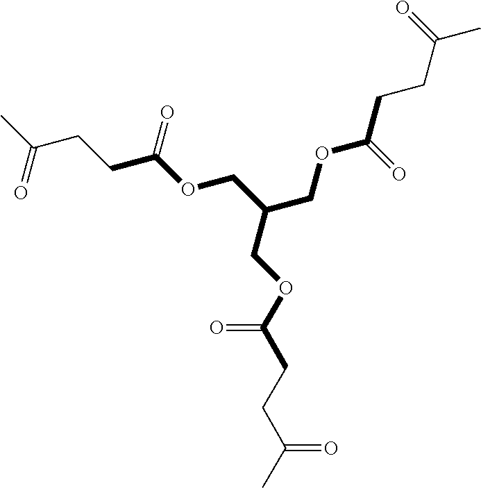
C(C(OCC(COC(CCC(C)=O)=O)COC(CCC(C)=O)=O)=O)CC(C)=O
